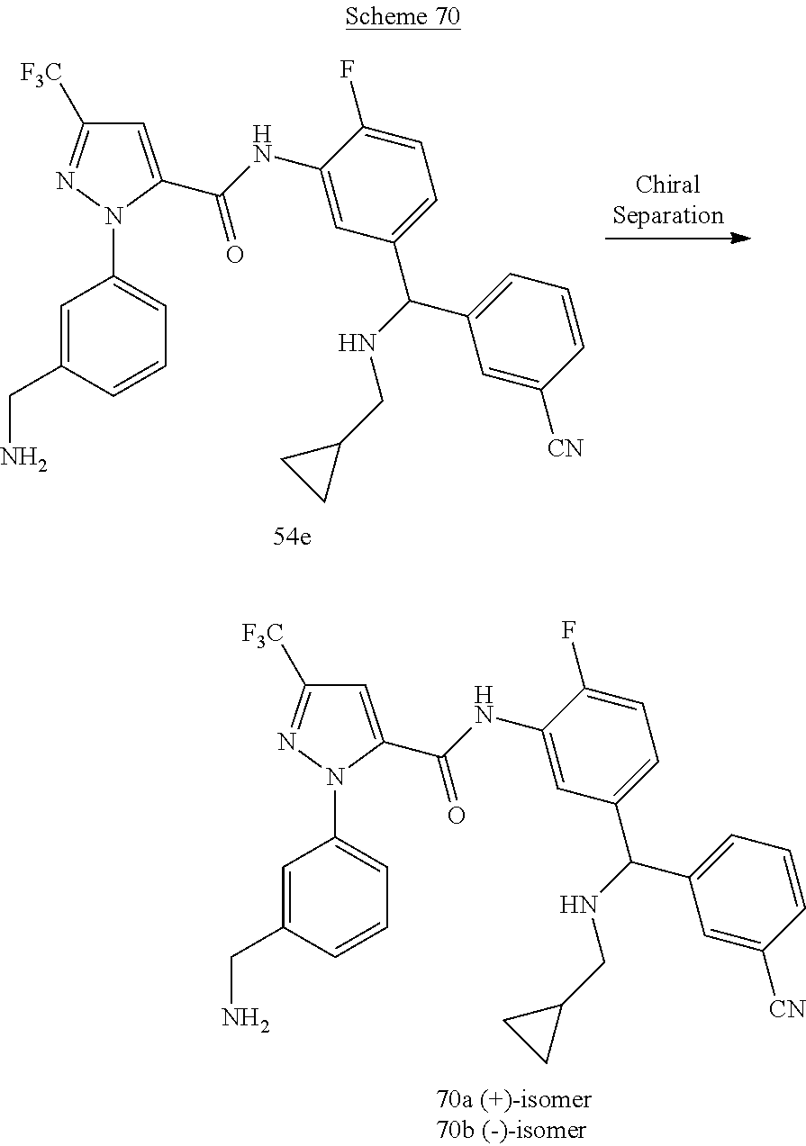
C1=C(C(NC2=CC(C(NCC3CC3)C3=CC=CC([CN])=C3)=CC=C2F)=O)N(C2=CC=CC(CN)=C2)N=C1[F3C].C1=C(C(NC2=CC(C(NCC3CC3)C3=CC=CC([CN])=C3)=CC=C2F)=O)N(C2=CC=CC(CN)=C2)N=C1[F3C]
